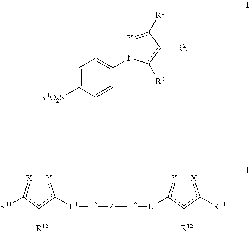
C1=C([R4O2S])C=CC(N2[Y]c([R1])-c([R2])c2[R3])=C1.[Y]1c([L1][L2][Z][L2][L1]c2[Y][X]c([R11])c2[R12])c([R12])c([R11])[X]1
